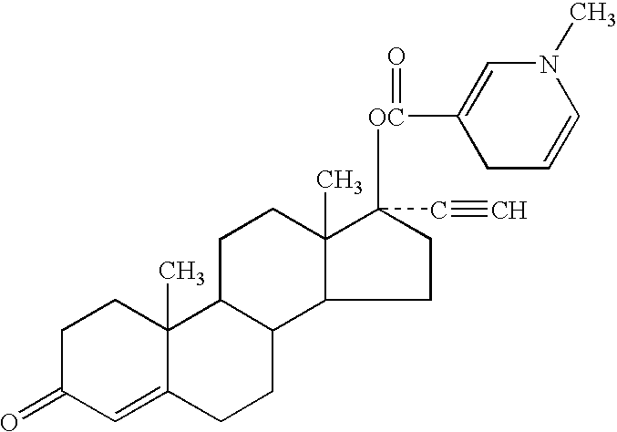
C1C(=O)C=C2C(C)(C1)C1C(CC2)C2C(C)(CC1)C([OC](C1=CN(C)C=CC1)=O)(C#C)CC2
